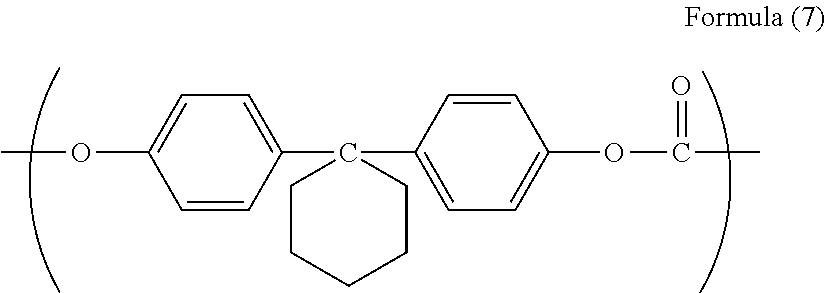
O(C1=CC=C(C2(C3=CC=C(OC(=O)C)C=C3)CCCCC2)C=C1)C
